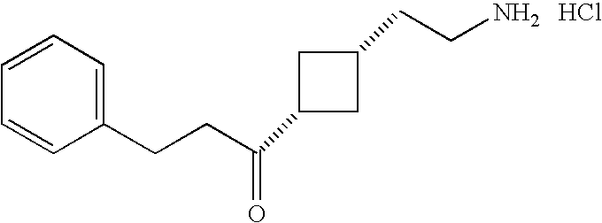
C(CC1=CC=CC=C1)C(=O)C1CC(CCN)C1.Cl
